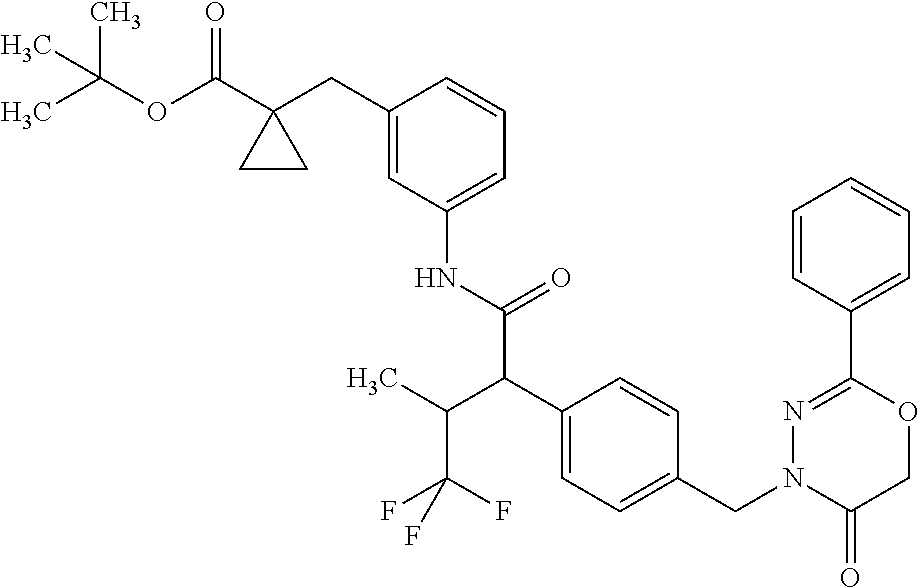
C1=CC(C2=NN(CC3=CC=C(C(C(NC4=CC=CC(CC5(C(OC(C)(C)C)=O)CC5)=C4)=O)C(C)C(F)(F)F)C=C3)C(=O)CO2)=CC=C1
